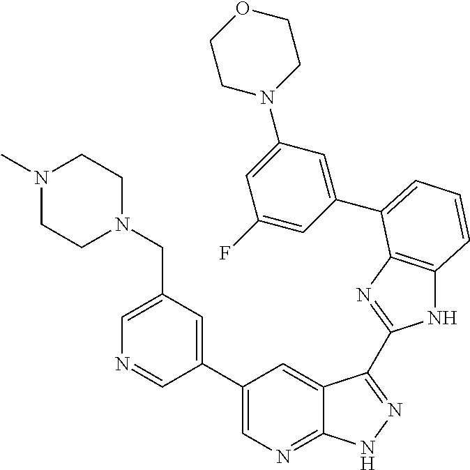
C1(C2=CN=C3C(=C2)C(C2=NC4=C(N2)C=CC=C4C2=CC(N4CCOCC4)=CC(F)=C2)=NN3)=CC(CN2CCN(C)CC2)=CN=C1
